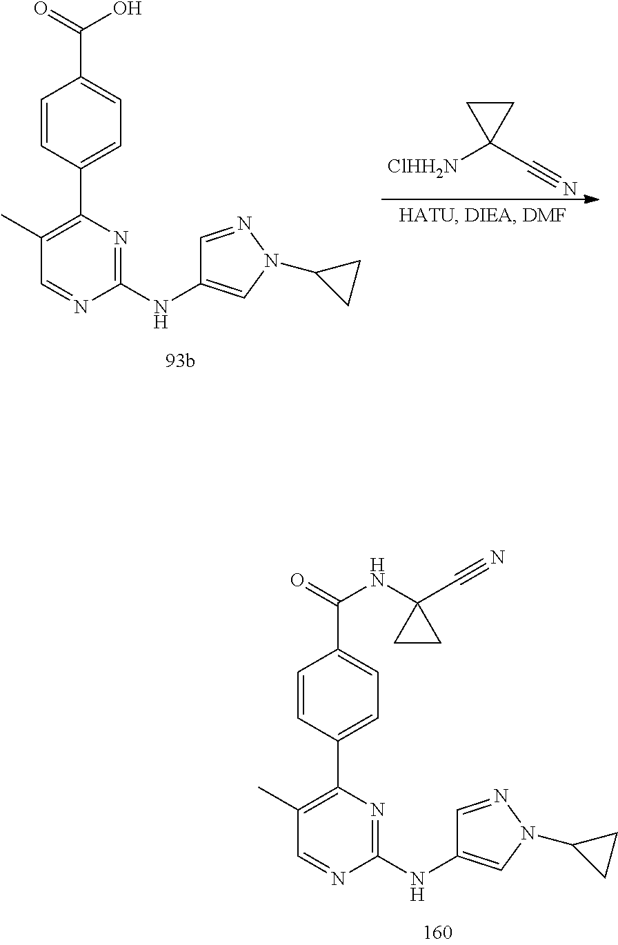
[ClHH2N]C1(C#N)CC1.C1(C)=C(C2=CC=C(C(=O)O)C=C2)N=C(NC2=CN(C3CC3)N=C2)N=C1.C1(C)=C(C2=CC=C(C(=O)NC3(C#N)CC3)C=C2)N=C(NC2=CN(C3CC3)N=C2)N=C1
